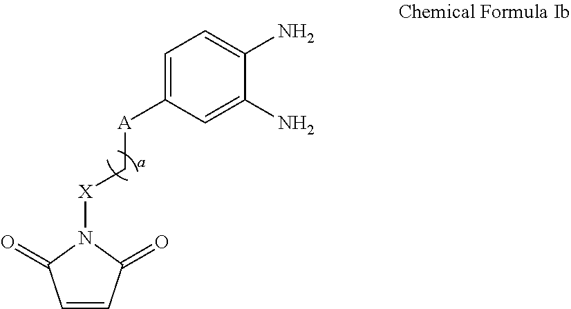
C1=C([A]C[X]N2C(=O)C=CC2=O)C=C(N)C(N)=C1
